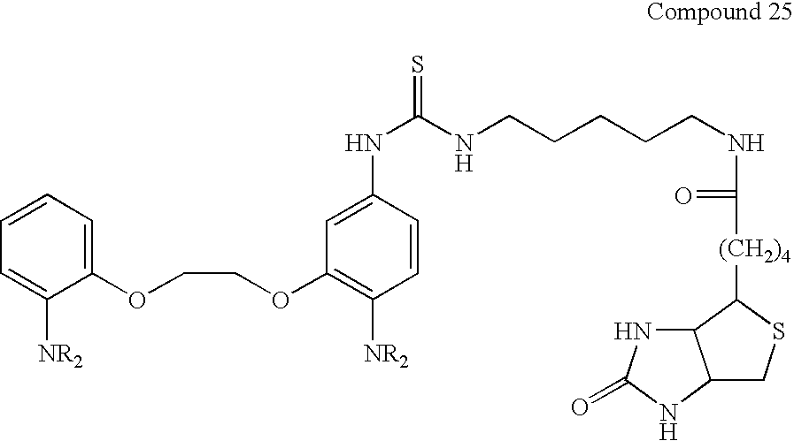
C1=CC=C([NR2])C(OCCOC2=C([NR2])C=CC(NC(NCCCCCNC([(CH2)4]C3C4C(CS3)NC(=O)N4)=O)=S)=C2)=C1
